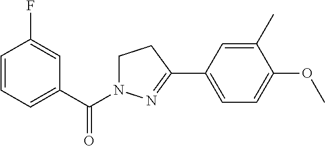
C1=CC=C(C(=O)N2CCC(C3=CC=C(OC)C(C)=C3)=N2)C=C1F
